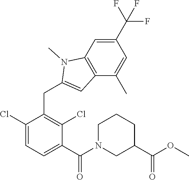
C1(Cl)=CC=C(C(N2CC(C(OC)=O)CCC2)=O)C(Cl)=C1CC1=CC2=C(N1C)C=C(C(F)(F)F)C=C2C
